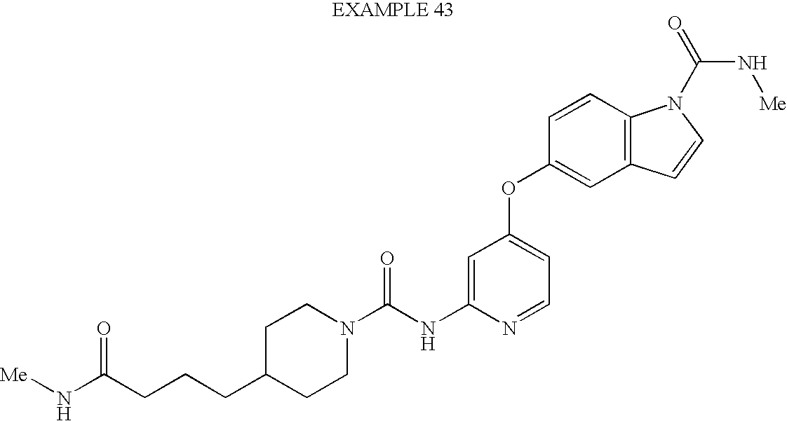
C(NC1=CC(OC2=CC3=C(C=C2)N(C(N[Me])=O)C=C3)=CC=N1)(=O)N1CCC(CCCC(N[Me])=O)CC1
